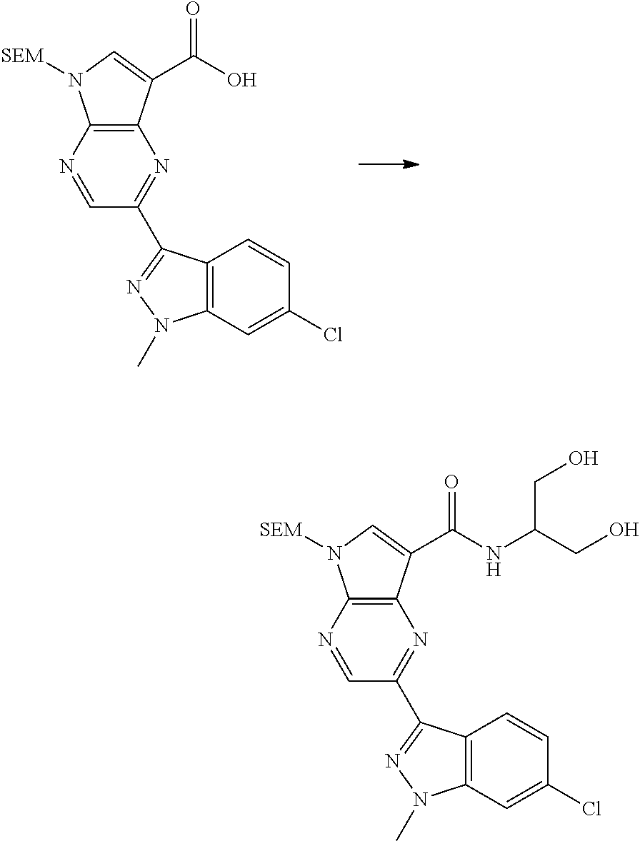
C12=C(N=CC(C3=NN(C)C4=C3C=CC(Cl)=C4)=N1)N([SEM])C=C2C(O)=O.C12=C(N=CC(C3=NN(C)C4=C3C=CC(Cl)=C4)=N1)N([SEM])C=C2C(NC(CO)CO)=O
